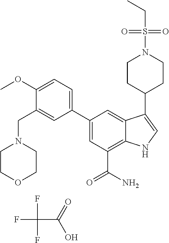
FC(F)(F)C(O)=O.C1(C2=CC=C(OC)C(CN3CCOCC3)=C2)=CC(C(N)=O)=C2C(=C1)C(C1CCN(S(CC)(=O)=O)CC1)=CN2
